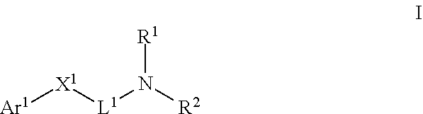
[Ar1][X1][L1]N([R2])[R1]
